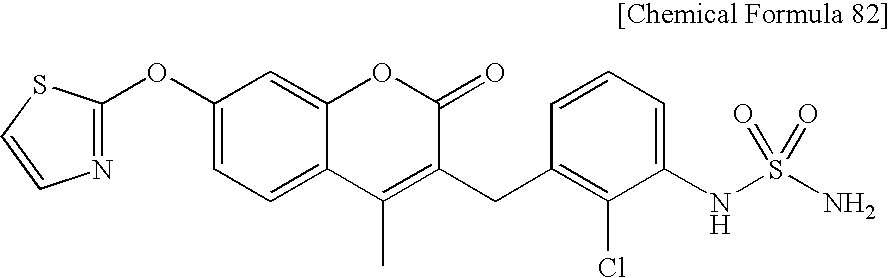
C1(OC2=NC=CS2)=CC=C2C(=C1)OC(=O)C(CC1=C(Cl)C(NS(N)(=O)=O)=CC=C1)=C2C
